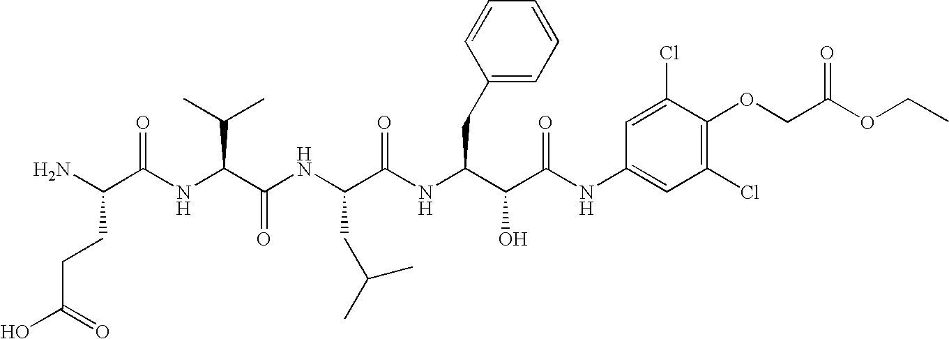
C(=O)(CCC(N)C(=O)NC(C(C)C)C(=O)NC(CC(C)C)C(=O)NC(CC1=CC=CC=C1)C(O)C(=O)NC1=CC(Cl)=C(OCC(=O)OCC)C(Cl)=C1)O
